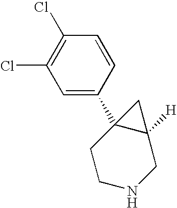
C1=CC(Cl)=C(Cl)C=C1C12C([H])(CNCC1)C2
